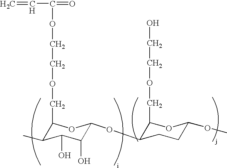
C1(COCCOC(=O)C=C)C(C)C(O)C(O)C(OC2C(COCCO)OC(OC)CC2)O1
